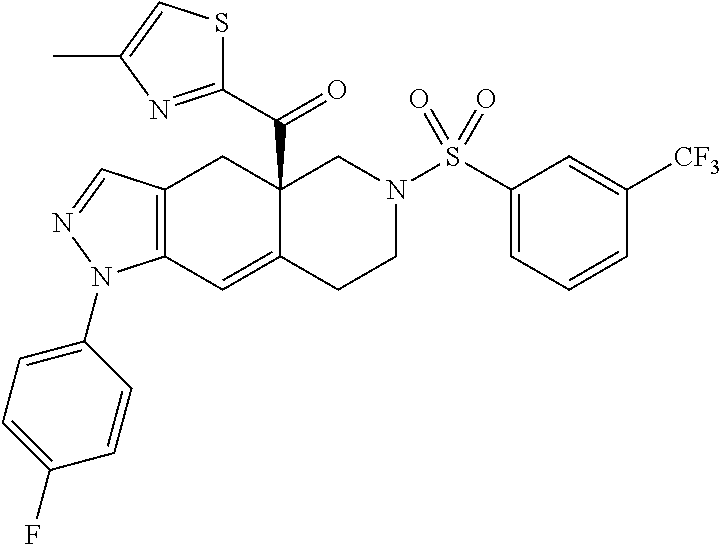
C12(C(C3=NC(C)=CS3)=O)C(=CC3=C(C1)C=NN3C1=CC=C(F)C=C1)CCN(S(C1=CC=CC([CF3])=C1)(=O)=O)C2
